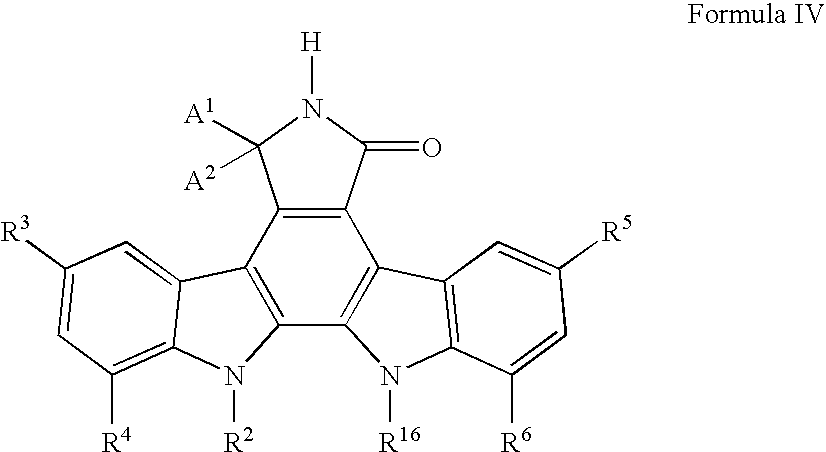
C12=C(C3=C(C4=C1N([R16])C1=C4C=C([R5])C=C1[R6])C(=O)N([H])C3([A1])[A2])C1=CC([R3])=CC([R4])=C1N2[R2]
